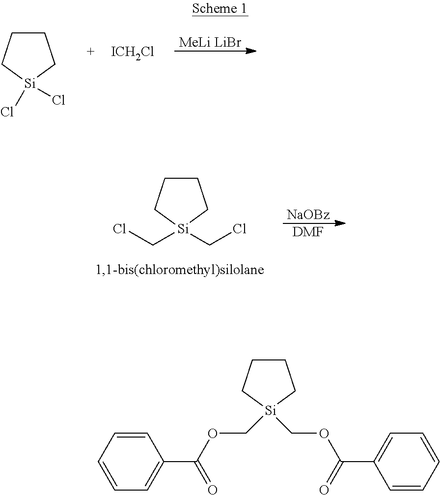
C1CC[Si](CCl)(CCl)C1.[NaOBz].[DMF].C1CC[Si](Cl)(Cl)C1.[ICH2Cl].[MeLi LiBr].C1CC[Si](COC(C2=CC=CC=C2)=O)(COC(C2=CC=CC=C2)=O)C1
